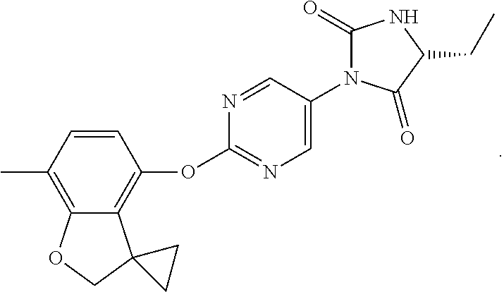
C1(C)=C2C(=C(OC3=NC=C(N4C(=O)NC(CC)C4=O)C=N3)C=C1)C1(CO2)CC1
